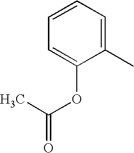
C1=CC=C(C)C(OC(=O)C)=C1
